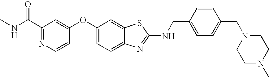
CNC(C1=NC=CC(OC2=CC=C3C(=C2)SC(NCC2=CC=C(CN4CCN(C)CC4)C=C2)=N3)=C1)=O
